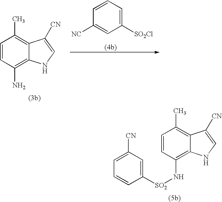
C1=CC(N)=C2C(=C1C)C([CN])=CN2.C1([SO2Cl])=CC=CC([NC])=C1.C1([SO2]NC2=C3C(=C(C)C=C2)C([CN])=CN3)=CC([CN])=CC=C1
